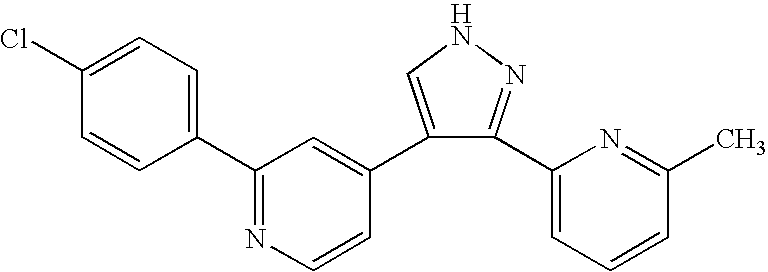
C1(C2=NC=CC(C3=CNN=C3C3=CC=CC(C)=N3)=C2)=CC=C(Cl)C=C1
